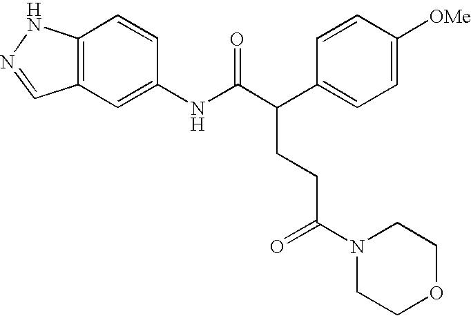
C12=C(C=C(NC(C(C3=CC=C([OMe])C=C3)CCC(N3CCOCC3)=O)=O)C=C1)C=NN2
